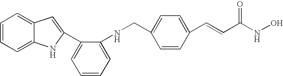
C1=CC=C2C(=C1)C=C(C1=CC=CC=C1NCC1=CC=C(C=CC(NO)=O)C=C1)N2
